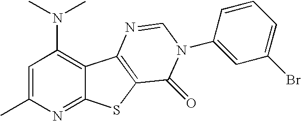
C12=C(N(C)C)C=C(C)N=C1SC1=C2N=CN(C2=CC(Br)=CC=C2)C1=O
